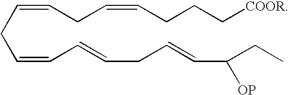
C(=CCC=CC=CCC=CC(CC)[OP])CC=CCCC[COOR]
